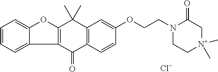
C12=C(C(=O)C3=C(C1(C)C)C=C(OCCN1C(=O)C[N+](C)(C)CC1)C=C3)C1=CC=CC=C1O2.[Cl-]
